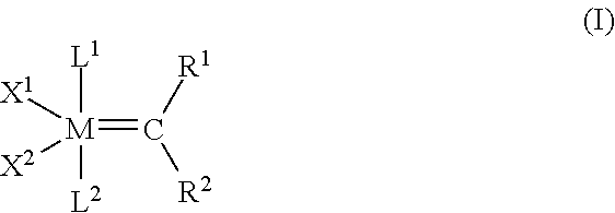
[M](=C([R1])[R2])([L1])([L2])([X1])[X2]
